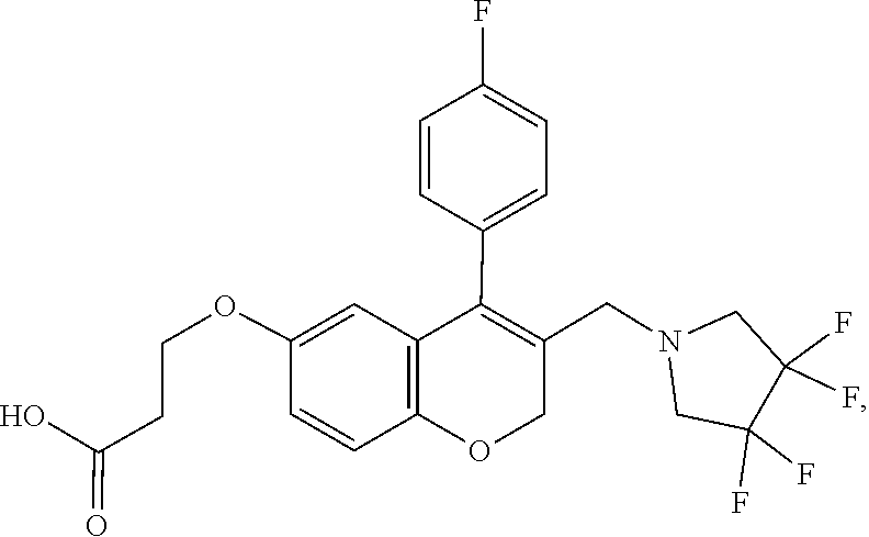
N1(CC2=C(C3=CC=C(F)C=C3)C3=C(OC2)C=CC(OCCC(O)=O)=C3)CC(F)(F)C(F)(F)C1
